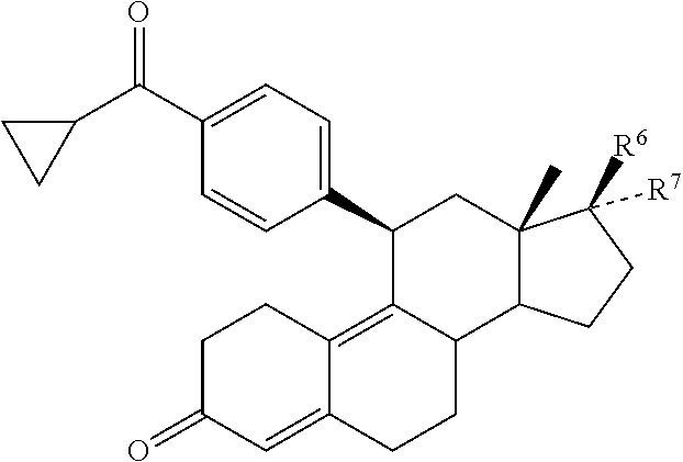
C1(C2C3=C4C(=CC(=O)CC4)CCC3C3C(C)(C2)C([R6])([R7])CC3)=CC=C(C(=O)C2CC2)C=C1
